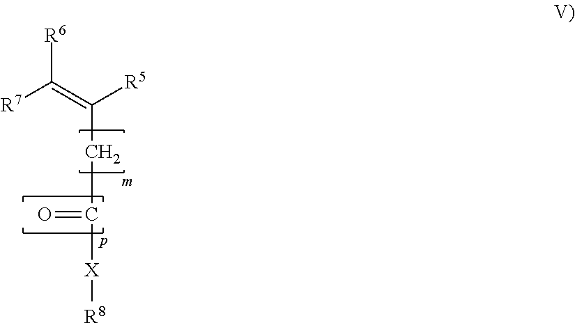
[R7]C(=C([R5])CC(=O)[X][R8])[R6]
